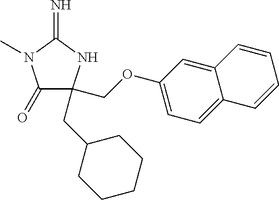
C1(=O)C(COC2=CC=C3C(=C2)C=CC=C3)(CC2CCCCC2)NC(=N)N1C
